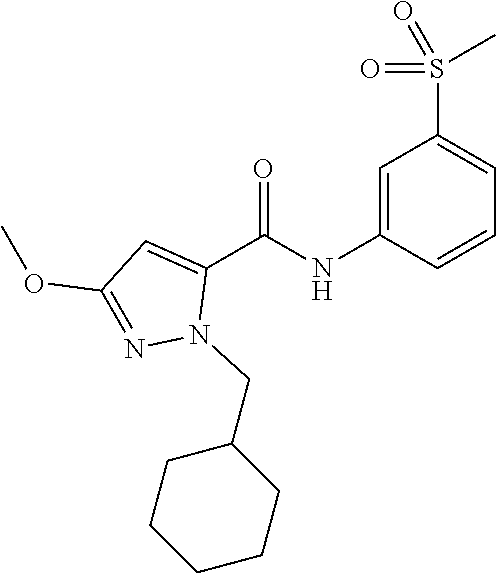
O=C(NC1=CC(S(=O)(C)=O)=CC=C1)C1=CC(OC)=NN1CC1CCCCC1
